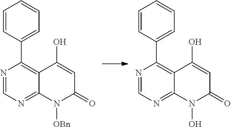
N1=CN=C2C(=C1C1=CC=CC=C1)C(O)=CC(=O)N2[OBn].N1=CN=C2C(=C1C1=CC=CC=C1)C(O)=CC(=O)N2O
